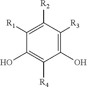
C1([R3])=C(O)C([R4])=C(O)C([R1])=C1[R2]
